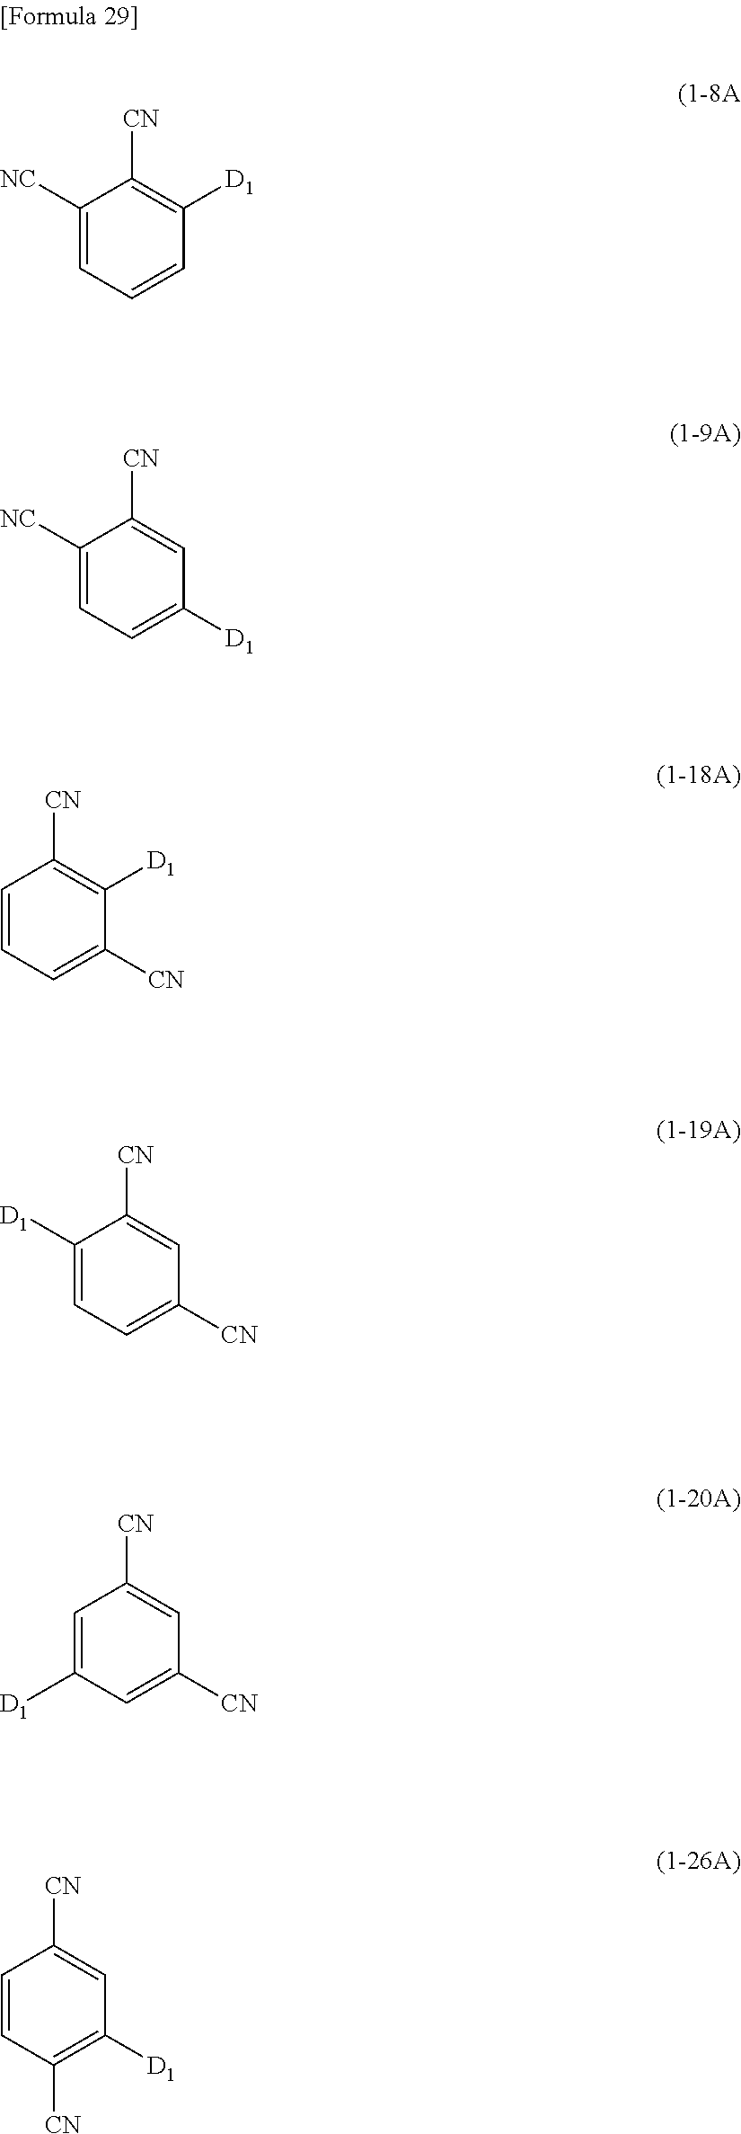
C1([NC])=CC=CC([D1])=C1[CN].C1([NC])=CC=C([D1])C=C1[CN].C1=CC=C([CN])C([D1])=C1[CN].C1([D1])=CC=C([CN])C=C1[CN].C1=C([D1])C=C([CN])C=C1[CN].C1=CC([CN])=C([D1])C=C1[CN]
